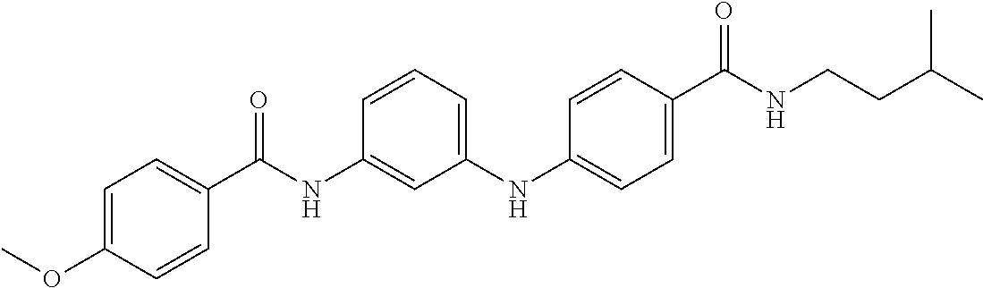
C1=CC(C(NCCC(C)C)=O)=CC=C1NC1=CC=CC(NC(C2=CC=C(OC)C=C2)=O)=C1
